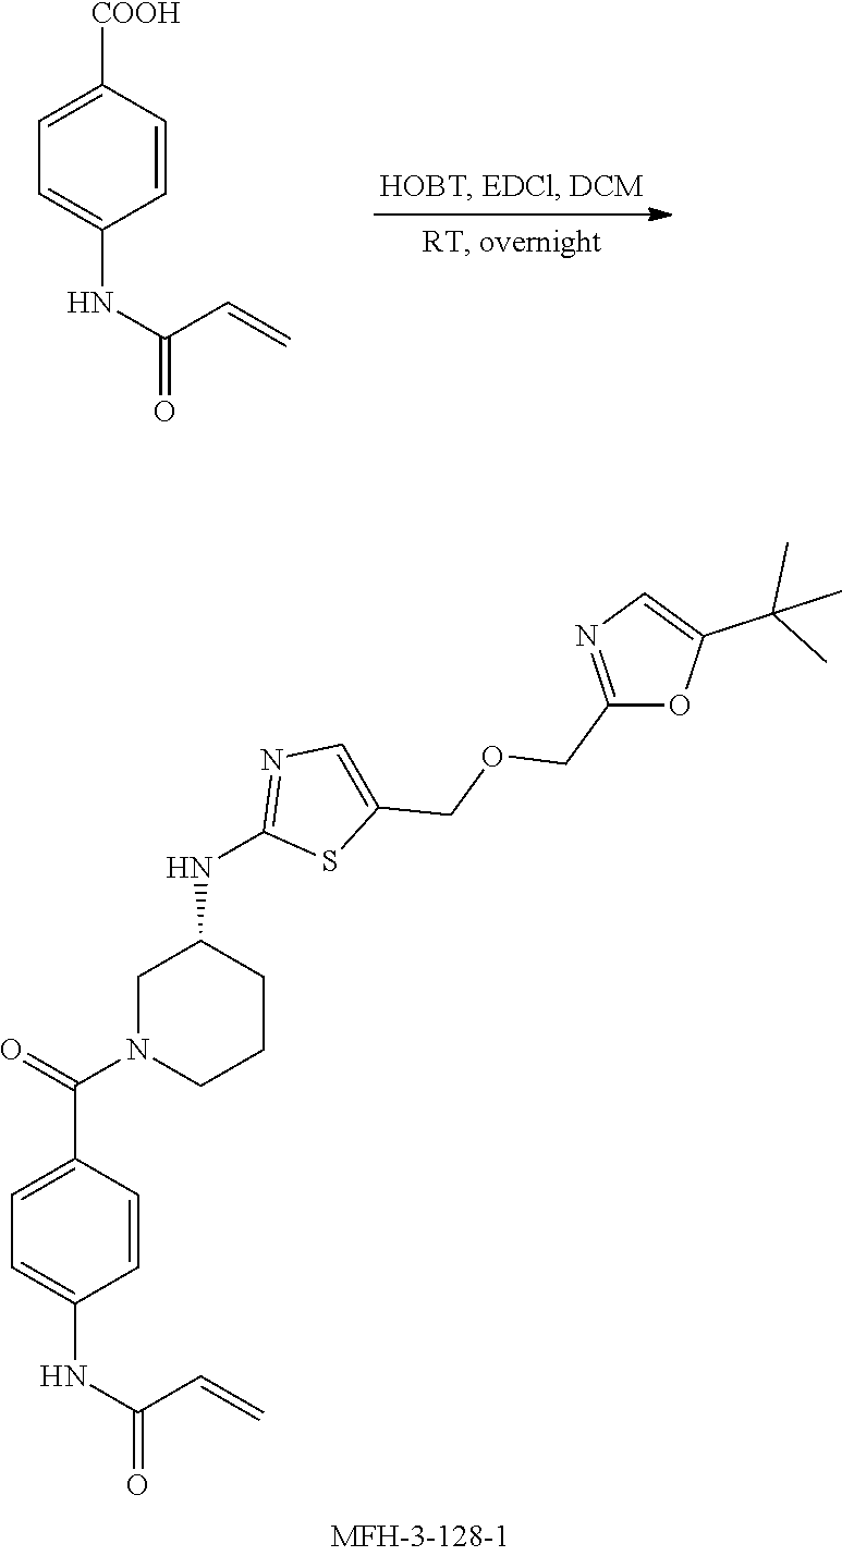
C1=CC([COOH])=CC=C1NC(=O)C=C.C1N(C(=O)C2=CC=C(NC(=O)C=C)C=C2)CCCC1NC1=NC=C(COCC2=NC=C(C(C)(C)C)O2)S1
